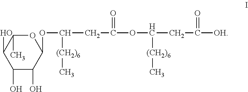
C1(O)C(O)C(OC([(CH2)6]C)CC(=O)OC([(CH2)6]C)CC(=O)[OH])OC(C)C1O
